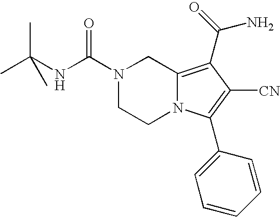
C(NC(N1CCN2C(=C(C(N)=O)C([CN])=C2C2=CC=CC=C2)C1)=O)(C)(C)C
